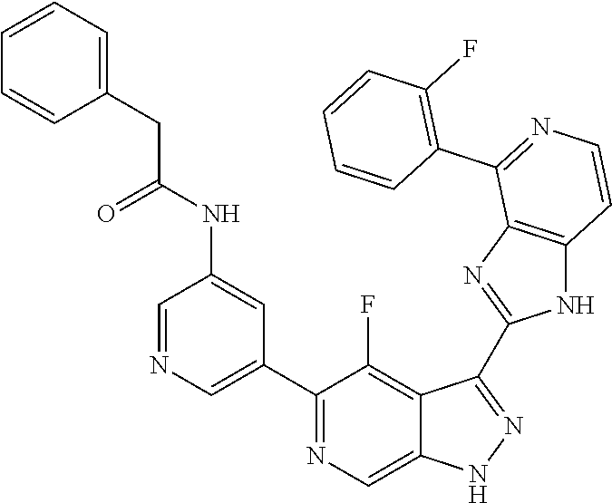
C1=NC=C(C2=NC=C3C(=C2F)C(C2=NC4=C(N2)C=CN=C4C2=C(F)C=CC=C2)=NN3)C=C1NC(CC1=CC=CC=C1)=O
